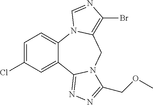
C1=C(Cl)C=C2C(=C1)N1C(=C(Br)N=C1)CN1C2=NN=C1COC
